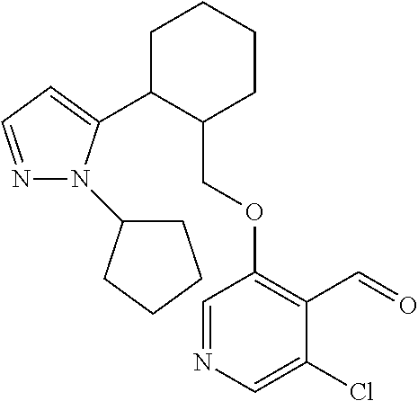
C1C(C2=CC=NN2C2CCCC2)C(COC2=C(C=O)C(Cl)=CN=C2)CCC1
